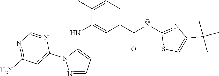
N1=CC=C(NC2=CC(C(NC3=NC(C(C)(C)C)=CS3)=O)=CC=C2C)N1C1=CC(N)=NC=N1
